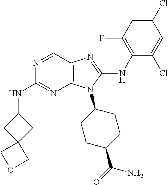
N1=CC2=C(N=C1NC1CC3(C1)COC3)N(C1CCC(C(=O)N)CC1)C(NC1=C(F)C=C(Cl)C=C1Cl)=N2
